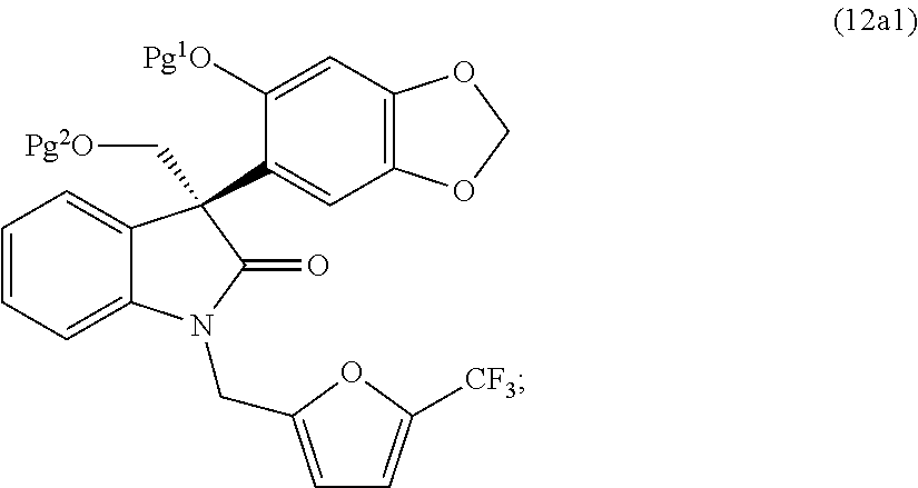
C1=C2C(=CC=C1)C(C1=CC3=C(C=C1[Pg1O])OCO3)(C[Pg2O])C(=O)N2CC1=CC=C([CF3])O1
